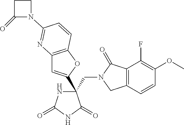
C(C1(C2=CC3=C(O2)C=CC(N2CCC2=O)=N3)NC(=O)NC1=O)N1CC2=C(C1=O)C(F)=C(OC)C=C2
